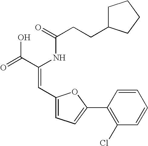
C(=O)(NC(C(=O)O)=CC1=CC=C(C2=C(Cl)C=CC=C2)O1)CCC1CCCC1
